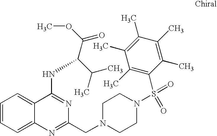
C1=CC=C2C(=C1)C(NC(C(OC)=O)C(C)C)=NC(CN1CCN(S(=O)(=O)C3=C(C)C(C)=C(C)C(C)=C3C)CC1)=N2
